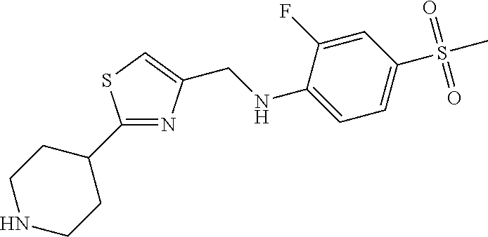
C1(C2CCNCC2)=NC(CNC2=CC=C(S(C)(=O)=O)C=C2F)=CS1
